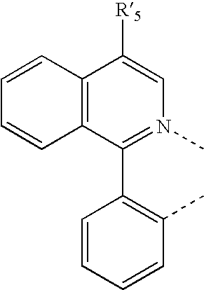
C1(C2=C(C)C=CC=C2)=N(C)C=C([R5])C2=C1C=CC=C2
